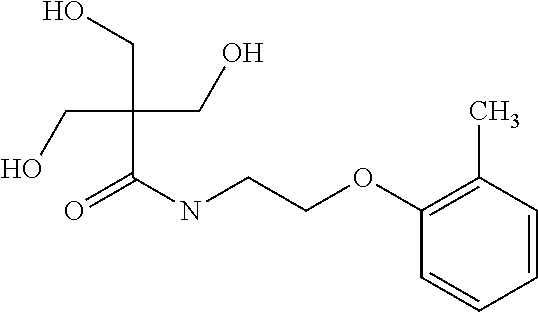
C1(OCCNC(=O)C(CO)(CO)CO)=C(C)C=CC=C1
